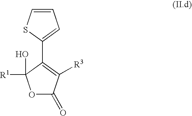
O1C(=O)C([R3])=C(C2=CC=CS2)C1([R1])O
